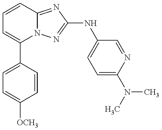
C1=C(C2=CC=CC3=NC(NC4=CC=C(N(C)C)N=C4)=NN23)C=CC([OCH3])=C1
